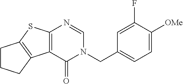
C12=C(C3=C(S1)CCC3)C(=O)N(CC1=CC=C([OMe])C(F)=C1)C=N2
